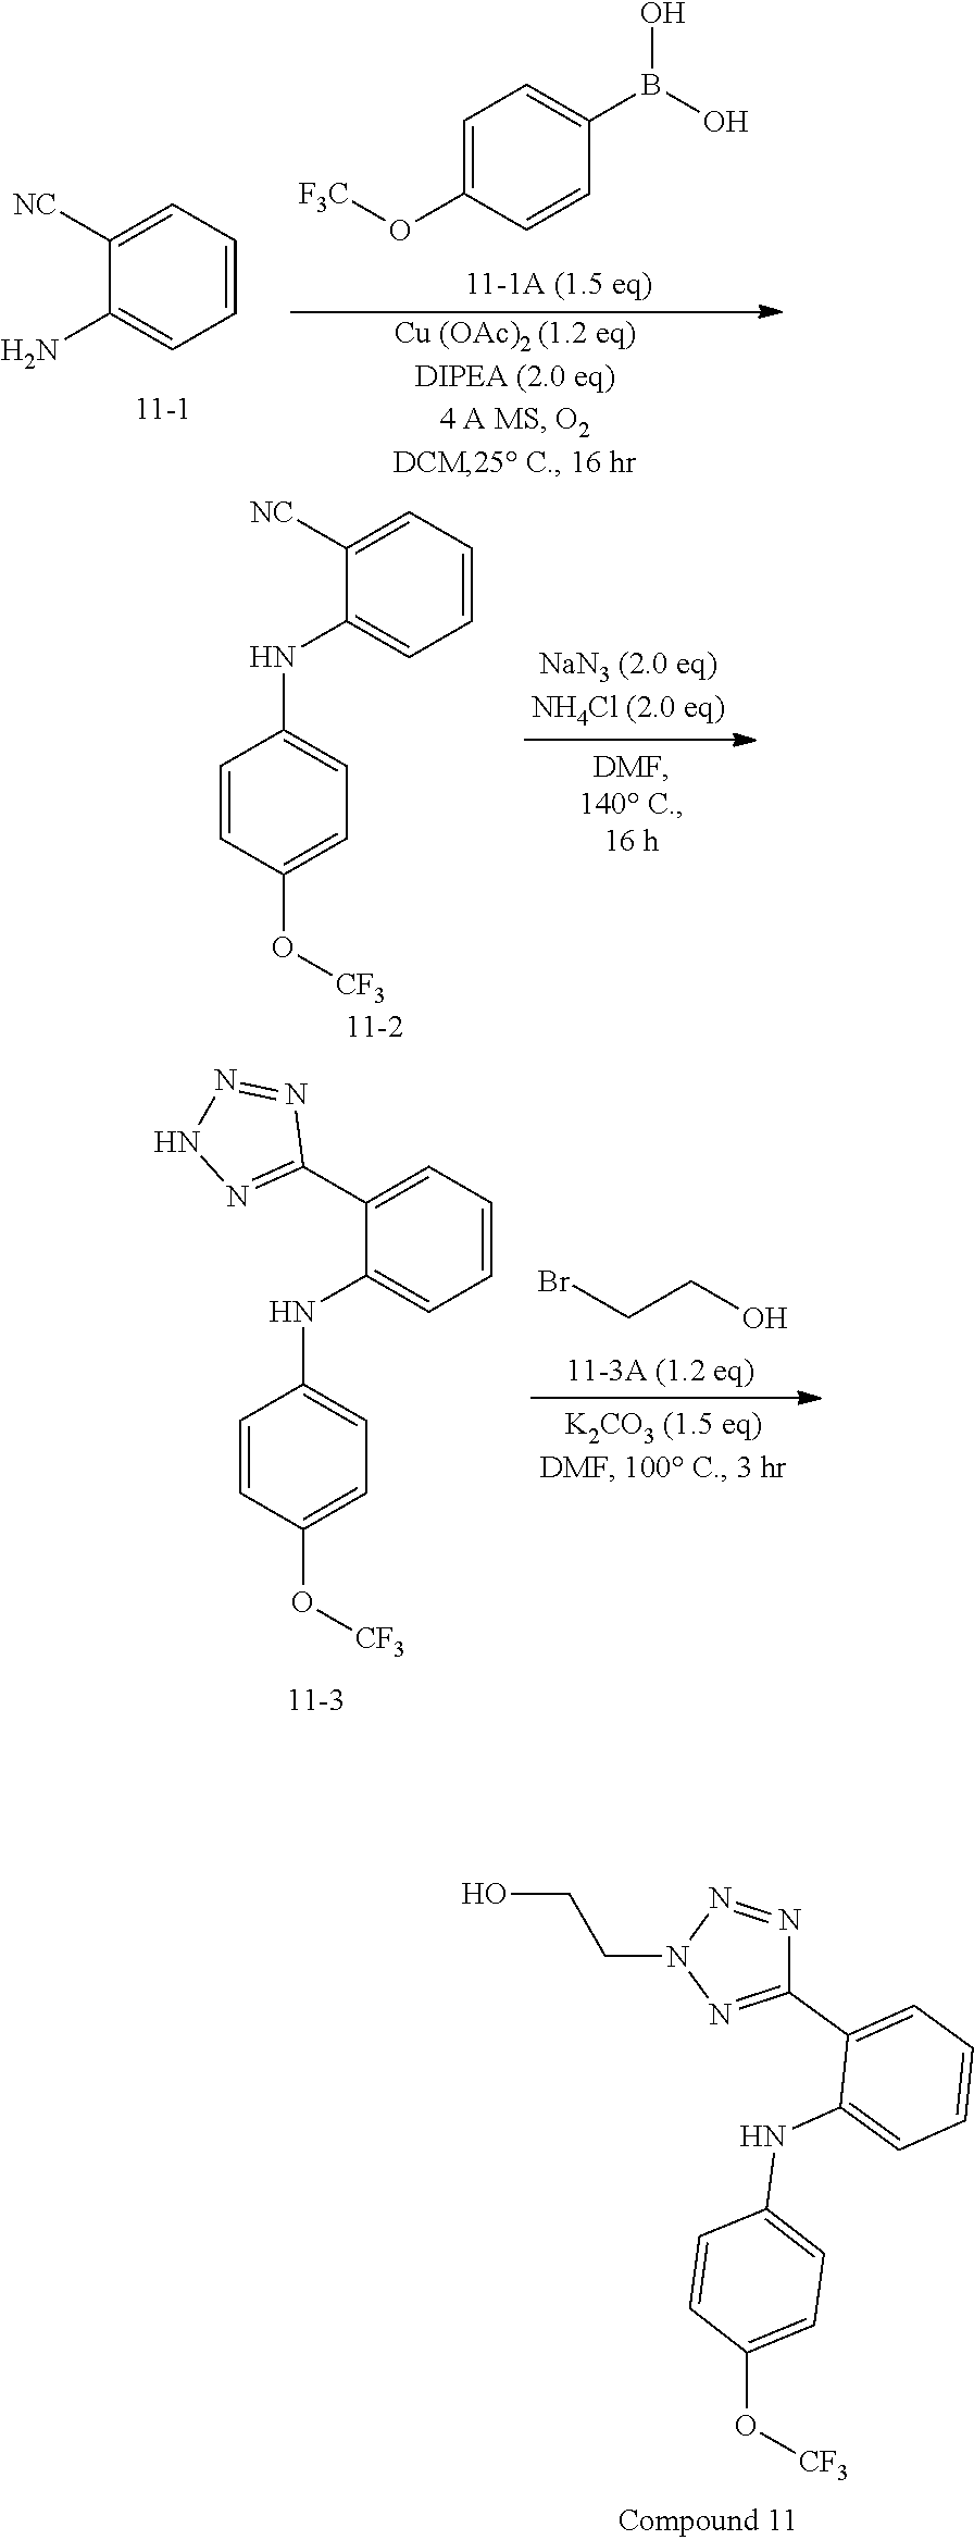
C1([NC])=CC=CC=C1NC1=CC=C(O[CF3])C=C1.OCCN1N=C(C2=CC=CC=C2NC2=CC=C(O[CF3])C=C2)N=N1.C1([NC])=CC=CC=C1N.C1=C(O[F3C])C=CC(B(O)O)=C1.C1(C2=NNN=N2)=CC=CC=C1NC1=CC=C(O[CF3])C=C1.C(CO)Br
